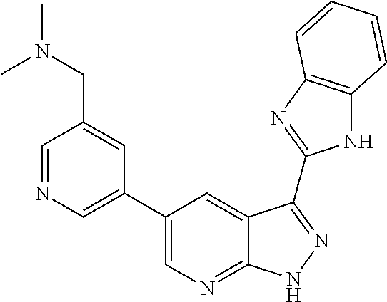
C1=NC=C(C2=CN=C3C(=C2)C(C2=NC4=C(N2)C=CC=C4)=NN3)C=C1CN(C)C
